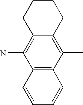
C12=C(C(C)=C3C(=C1N)CCCC3)C=CC=C2
